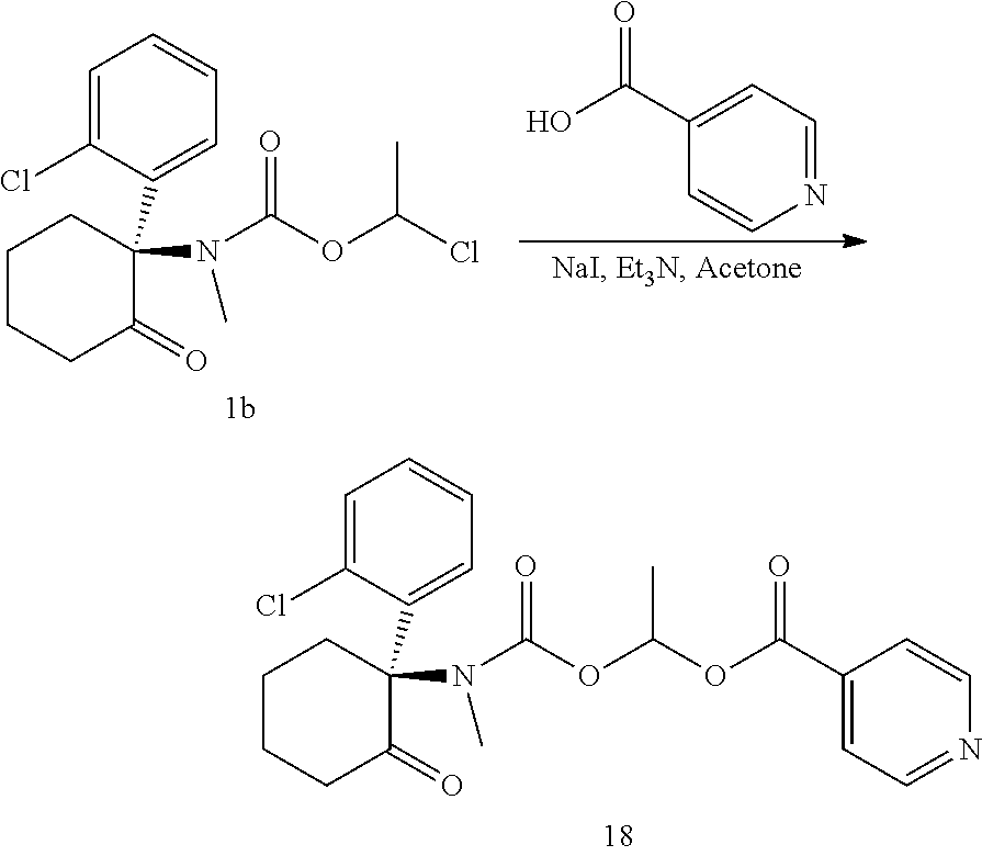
C1CCC(=O)C(N(C)C(OC(C)OC(C2=CC=NC=C2)=O)=O)(C2=CC=CC=C2Cl)C1.C1CCC(=O)C(N(C)C(OC(Cl)C)=O)(C2=CC=CC=C2Cl)C1.OC(C1=CC=NC=C1)=O
